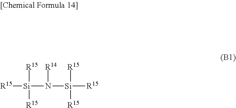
[R15][Si]([R15])(N([Si]([R15])([R15])[R15])[R14])[R15]
